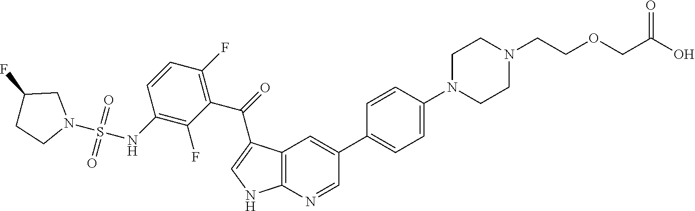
N1(CCOCC(O)=O)CCN(C2=CC=C(C3=CC4=C(N=C3)NC=C4C(=O)C3=C(F)C=CC(NS(=O)(=O)N4CC(F)CC4)=C3F)C=C2)CC1
